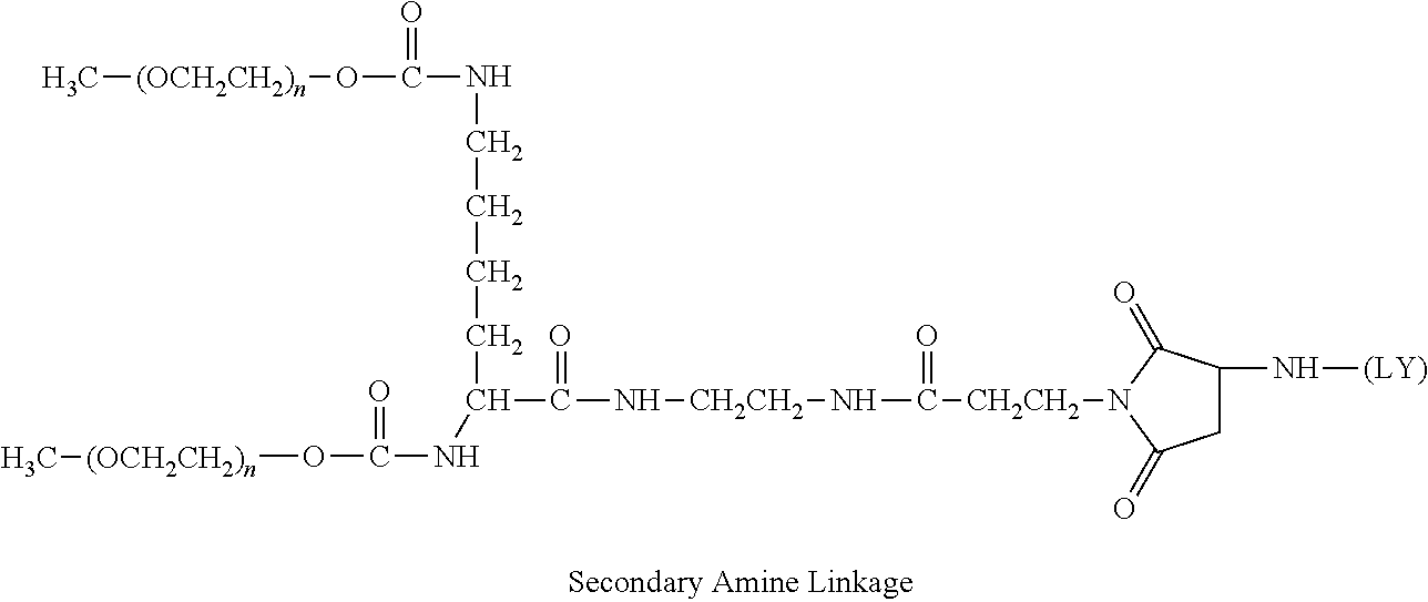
C[(OCH2CH2)n]OC(NCCCCC(NC(O[(OCH2CH2)n]C)=O)C(N[CH2CH2]NC([CH2CH2]N1C(=O)CC(N[(LY)])C1=O)=O)=O)=O
